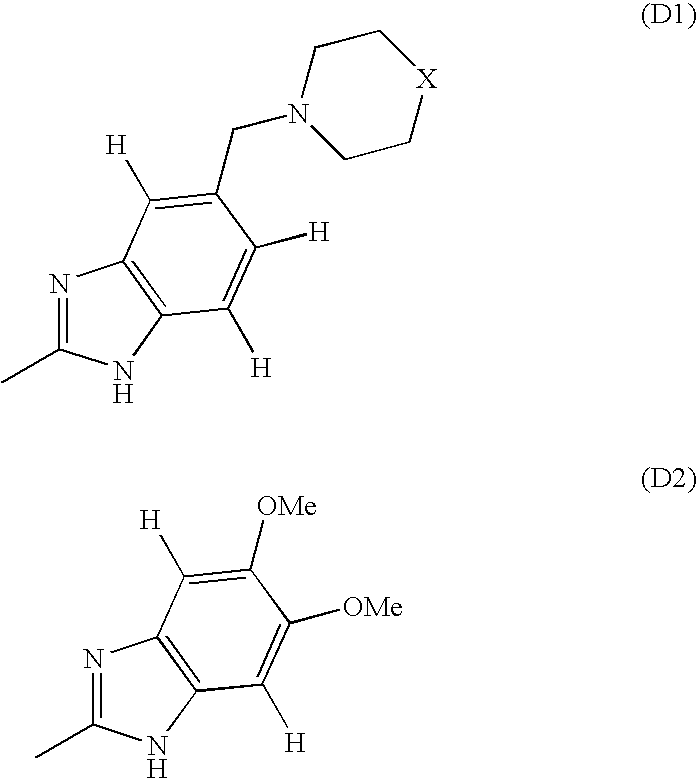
N1=C(C)NC2=C1C([H])=C(CN1CC[X]CC1)C([H])=C2[H].N1=C(C)NC2=C1C([H])=C([OMe])C([OMe])=C2[H]
